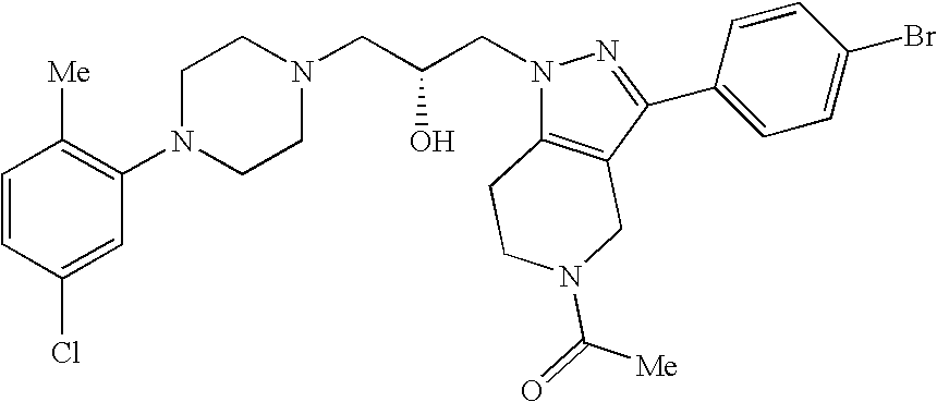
C1=CC(Cl)=CC(N2CCN(CC(CN3C4=C(C(C5=CC=C(Br)C=C5)=N3)CN(C([Me])=O)CC4)O)CC2)=C1[Me]
